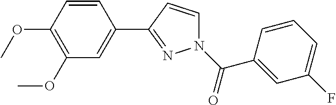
C1=CC(OC)=C(OC)C=C1C1=NN(C(=O)C2=CC(F)=CC=C2)C=C1
